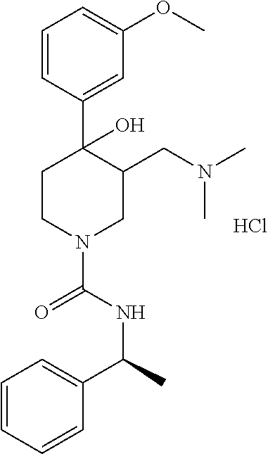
C1=CC(C2(O)CCN(C(NC(C3=CC=CC=C3)C)=O)CC2CN(C)C)=CC(OC)=C1.Cl
